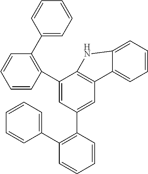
C1=CC=CC(C2=CC(C3=C(C4=CC=CC=C4)C=CC=C3)=CC3=C2NC2=CC=CC=C32)=C1C1=CC=CC=C1
